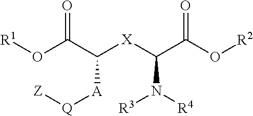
[R1]OC(C([X]C(N([R4])[R3])C(O[R2])=O)[A][Q][Z])=O
